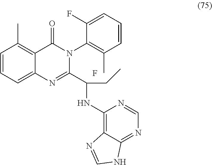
C1=CC=C2C(=C1C)C(=O)N(C1=C(C)C=CC=C1F)C(C(NC1=C3C(=NC=N1)NC=N3)CC)=N2.F
